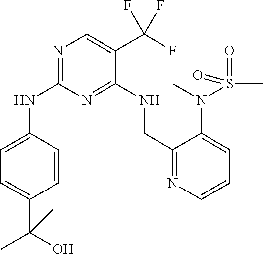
N1=C(NC2=CC=C(C(O)(C)C)C=C2)N=C(NCC2=NC=CC=C2N(C)S(C)(=O)=O)C(C(F)(F)F)=C1
